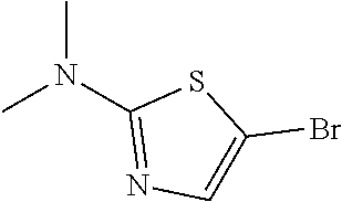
BrC1=CN=C(N(C)C)S1
